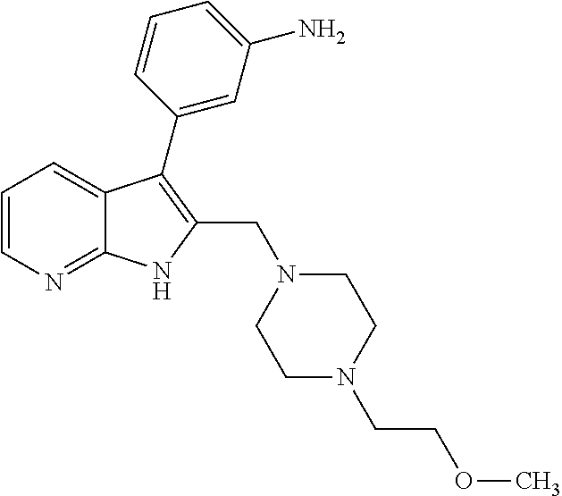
C1=CN=C2C(=C1)C(C1=CC(N)=CC=C1)=C(CN1CCN(CCOC)CC1)N2
